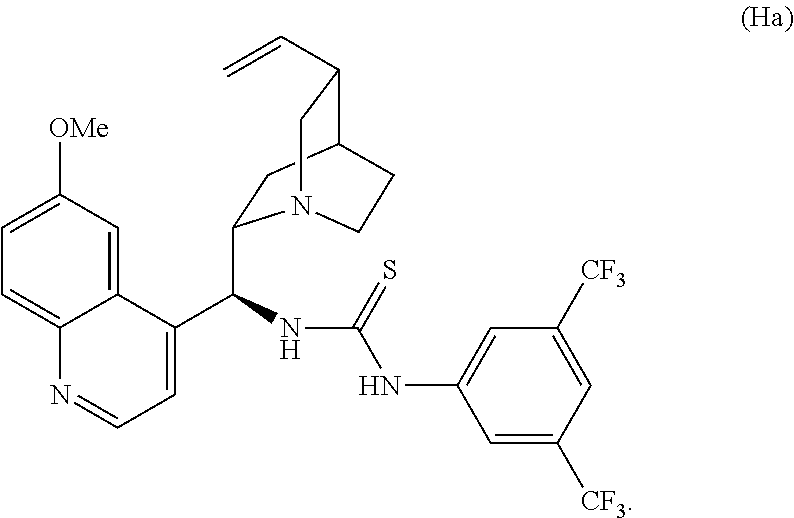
C12=CC=C([OMe])C=C1C(C(C1CC3C(C=C)CN1CC3)NC(NC1=CC([CF3])=CC([CF3])=C1)=S)=CC=N2
